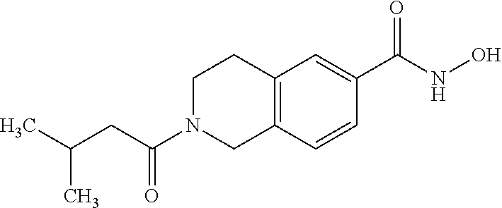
C(C(N1CC2=C(CC1)C=C(C(NO)=O)C=C2)=O)C(C)C
